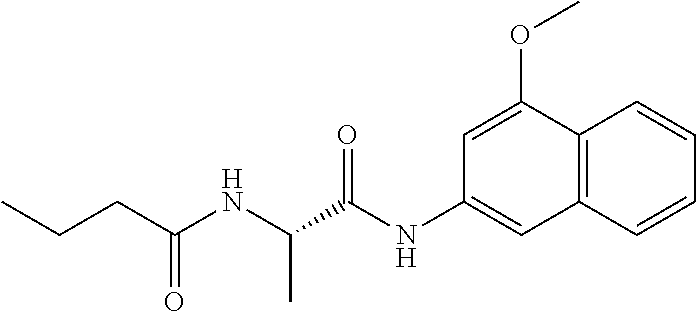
C1=C(OC)C2=C(C=C1NC(=O)C(C)NC(=O)CCC)C=CC=C2
